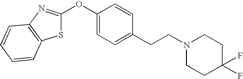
S1C(OC2=CC=C(CCN3CCC(F)(F)CC3)C=C2)=NC2=C1C=CC=C2
